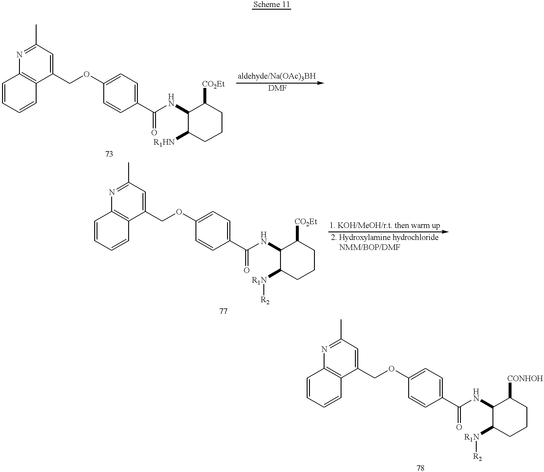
C1=CC=CC2=C1N=C(C)C=C2COC1=CC=C(C(NC2C([R1HN])CCCC2[CO2Et])=O)C=C1.C1=CC=CC2=C1N=C(C)C=C2COC1=CC=C(C(NC2C([R1N][R2])CCCC2[CONHOH])=O)C=C1.C1=CC=CC2=C1N=C(C)C=C2COC1=CC=C(C(NC2C([R1N][R2])CCCC2[CO2Et])=O)C=C1
